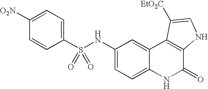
S(C1=CC=C([O2N])C=C1)(NC1=CC=C2C(=C1)C1=C(C(=O)N2)NC=C1[EtO2C])(=O)=O
